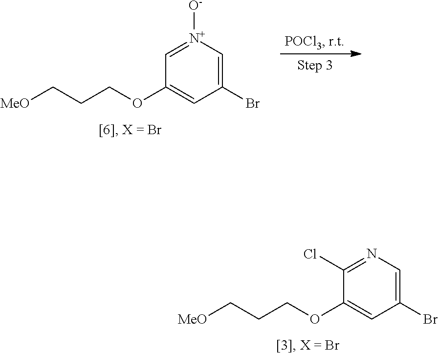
[MeO]CCCOC1=CC(Br)=CN=C1Cl.[MeO]CCCOC1=CC(Br)=C[N+]([O-])=C1
